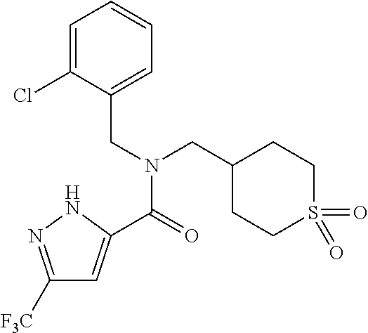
C1([F3C])=NNC(C(=O)N(CC2=CC=CC=C2Cl)CC2CCS(=O)(=O)CC2)=C1
